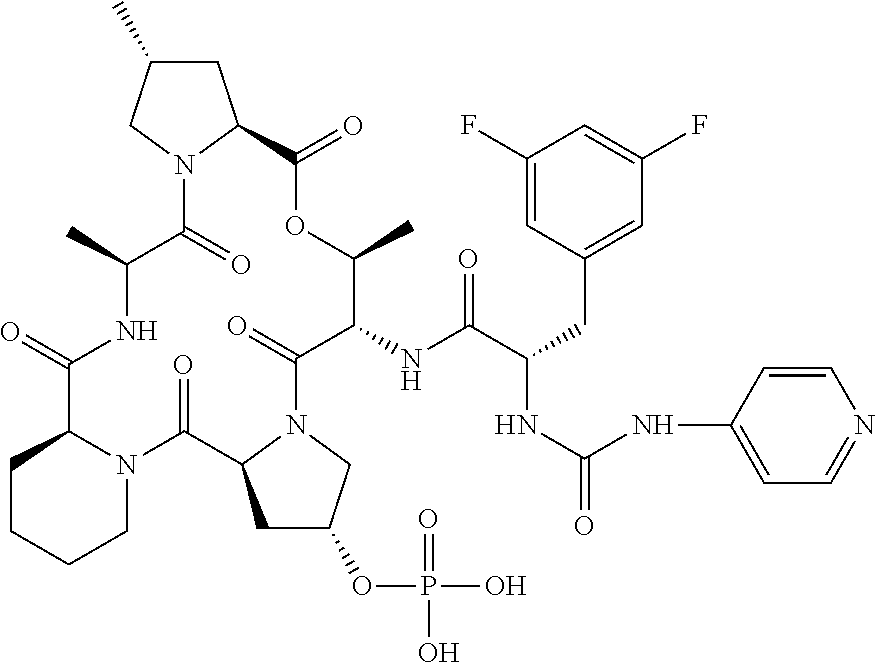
O=C1C2CCCCN2C(=O)C2CC(OP(=O)(O)O)CN2C(=O)C(NC(C(CC2=CC(F)=CC(F)=C2)NC(=O)NC2=CC=NC=C2)=O)C(C)OC(=O)C2CC(C)CN2C(=O)C(C)N1
